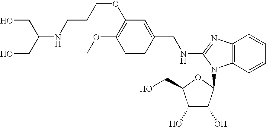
C1(OC)=C(OCCCNC(CO)CO)C=C(CNC2=NC3=C(C=CC=C3)N2C2C(O)C(O)C(CO)O2)C=C1
